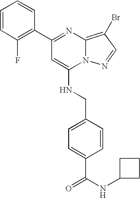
C1(C2=NC3=C(Br)C=NN3C(NCC3=CC=C(C(NC4CCC4)=O)C=C3)=C2)=C(F)C=CC=C1
